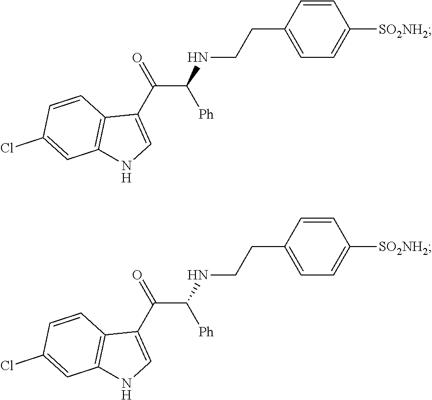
C1=CC(CCNC(C(C2=CNC3=C2C=CC(Cl)=C3)=O)[Ph])=CC=C1[SO2NH2].C1=CC(CCNC(C(C2=CNC3=C2C=CC(Cl)=C3)=O)[Ph])=CC=C1[SO2NH2]
